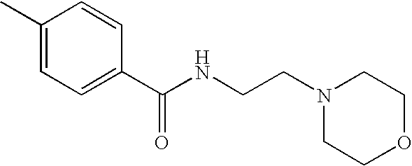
C1(C)=CC=C(C(NCCN2CCOCC2)=O)C=C1
